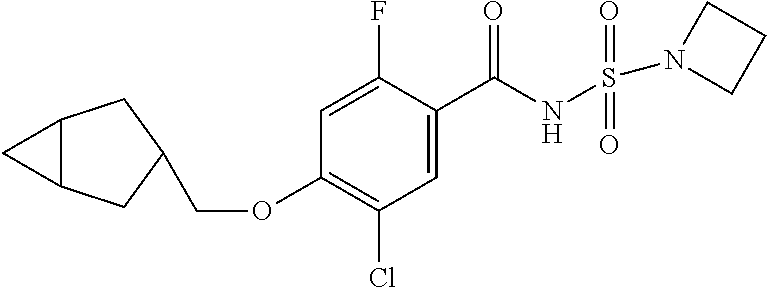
O(C1=C(Cl)C=C(C(=O)NS(N2CCC2)(=O)=O)C(F)=C1)CC1CC2C(C1)C2
